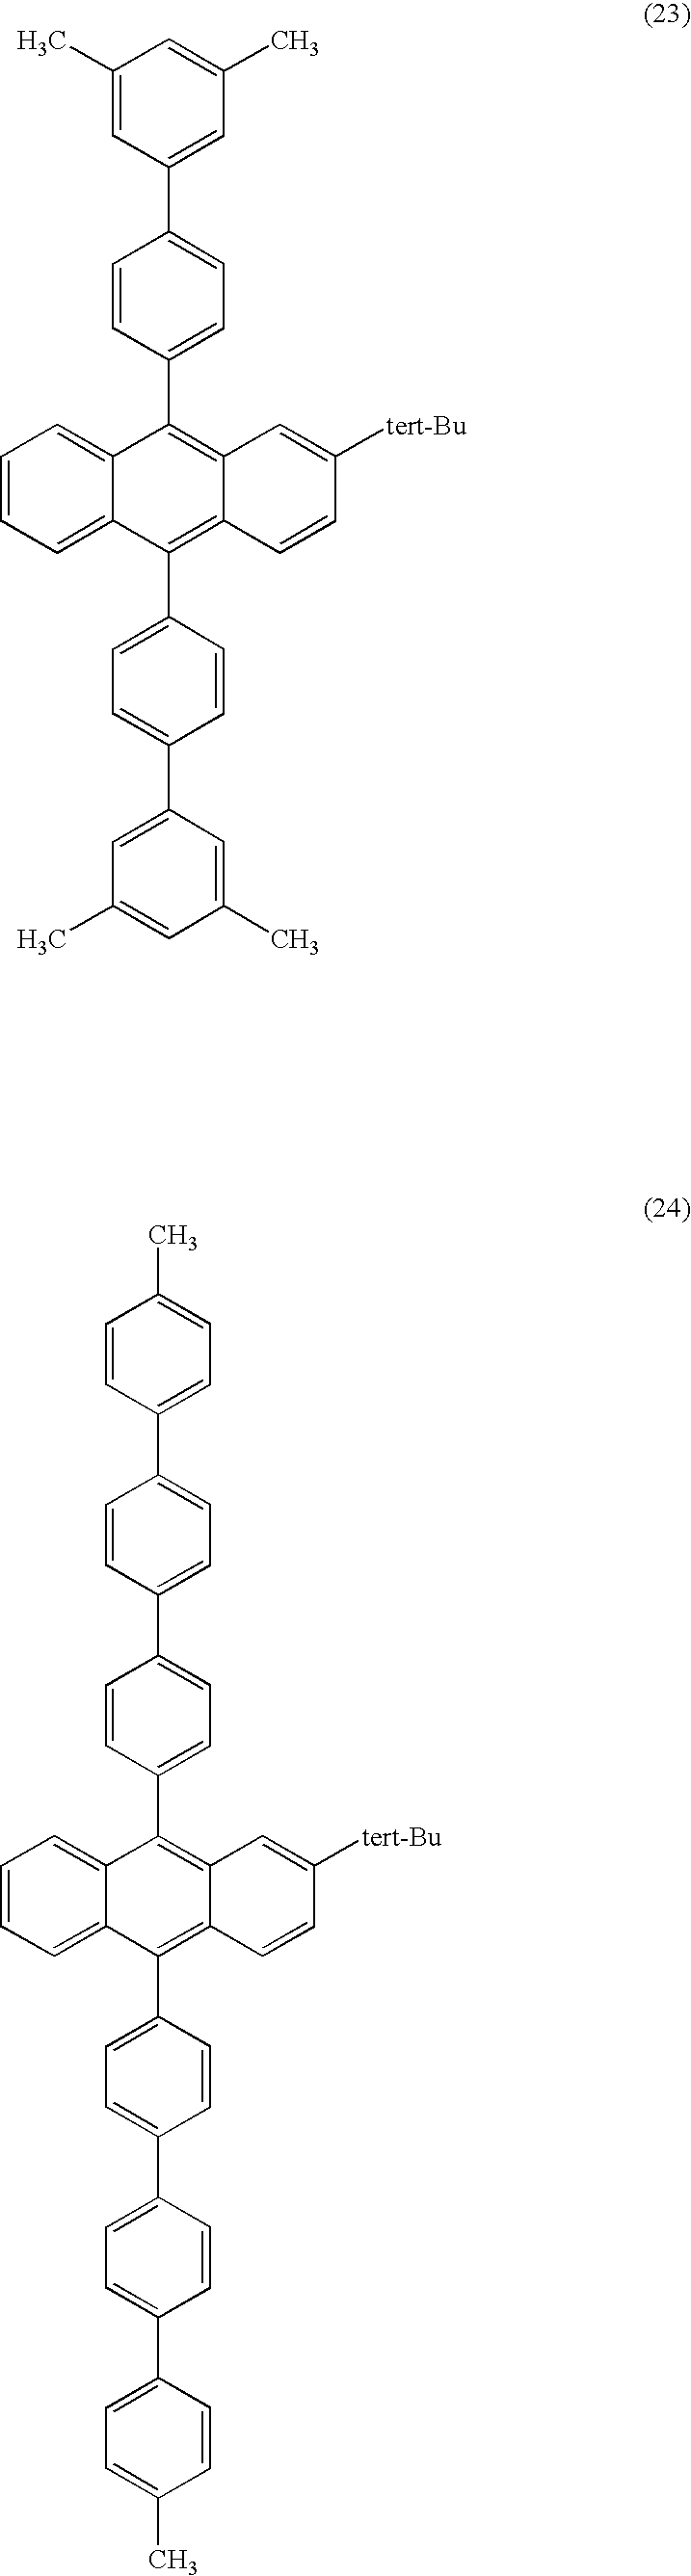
C1=CC=C2C(=C1)C(C1=CC=C(C3=CC(C)=CC(C)=C3)C=C1)=C1C(=C2C2=CC=C(C3=CC(C)=CC(C)=C3)C=C2)C=CC([tert-Bu])=C1.C1=CC=C2C(=C1)C(C1=CC=C(C3=CC=C(C4=CC=C(C)C=C4)C=C3)C=C1)=C1C(=C2C2=CC=C(C3=CC=C(C4=CC=C(C)C=C4)C=C3)C=C2)C=CC([tert-Bu])=C1
